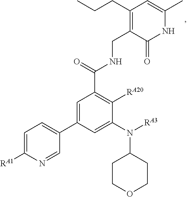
C1(CCC)=C(CNC(C2=C([RA20])C(N(C3CCOCC3)[RA3])=CC(C3=CC=C([RA1])N=C3)=C2)=O)C(=O)NC(C)=C1
